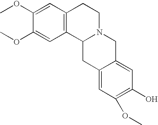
C1(OC)=CC2=C(C=C1OC)CCN1C2CC2=CC(OC)=C(O)C=C2C1
